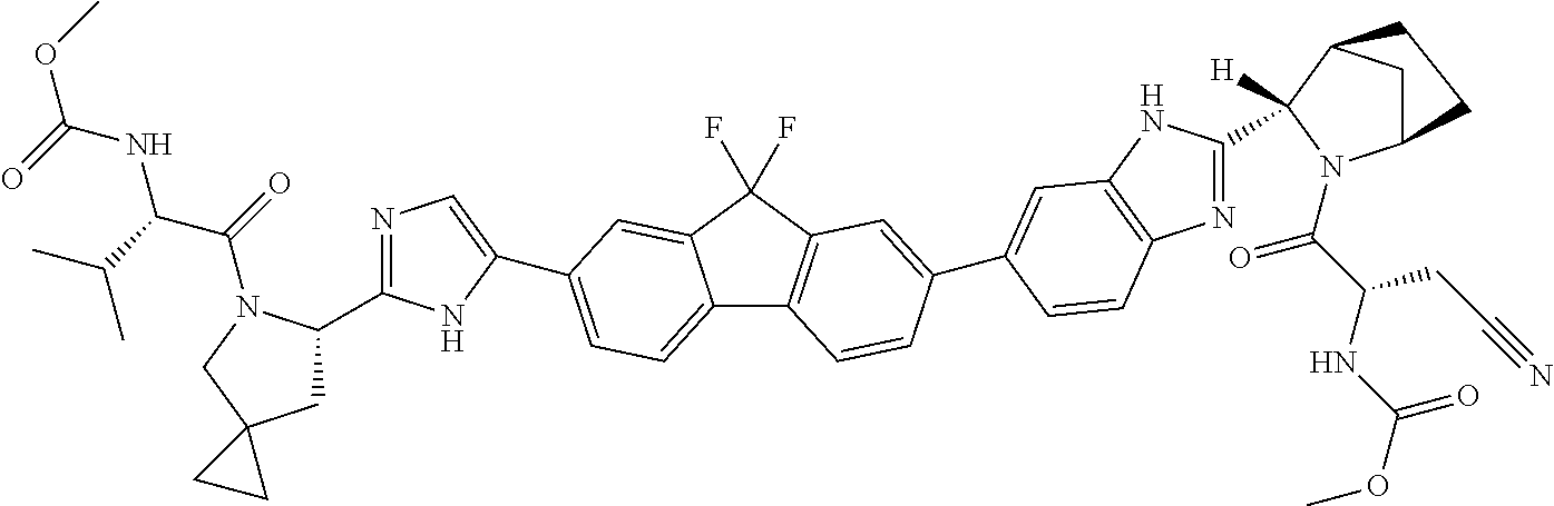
C12=CC=C(C3=CN=C(C4CC5(CN4C(=O)C(C(C)C)NC(OC)=O)CC5)N3)C=C1C(F)(F)C1=C2C=CC(C2=CC3=C(N=C(C4([H])C5CC(N4C(C(NC(OC)=O)CC#N)=O)CC5)N3)C=C2)=C1
